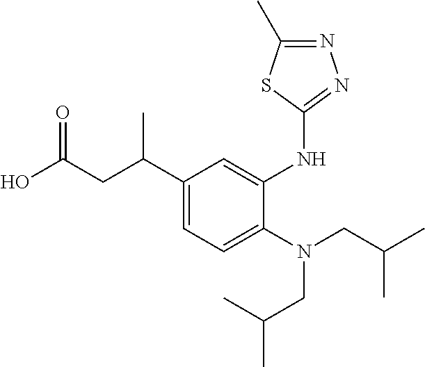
OC(CC(C1=CC=C(N(CC(C)C)CC(C)C)C(NC2=NN=C(C)S2)=C1)C)=O
